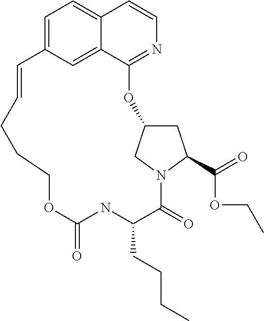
C1=C2C=C3C(=C1)C=CN=C3OC1CC(C(=O)OCC)N(C1)C(=O)C(CCCC)NC(=O)OCCCC=C2
